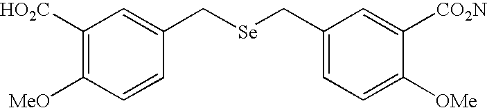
C1([HO2C])=C([MeO])C=CC(C[Se]CC2=CC=C([OMe])C([CO2N])=C2)=C1
